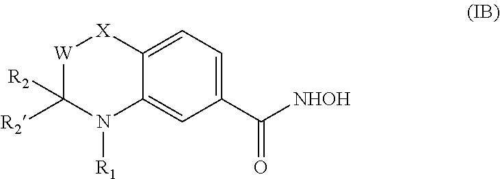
C1=C2C(=CC(C([NHOH])=O)=C1)N([R1])C([R2])([R2])[W][X]2
